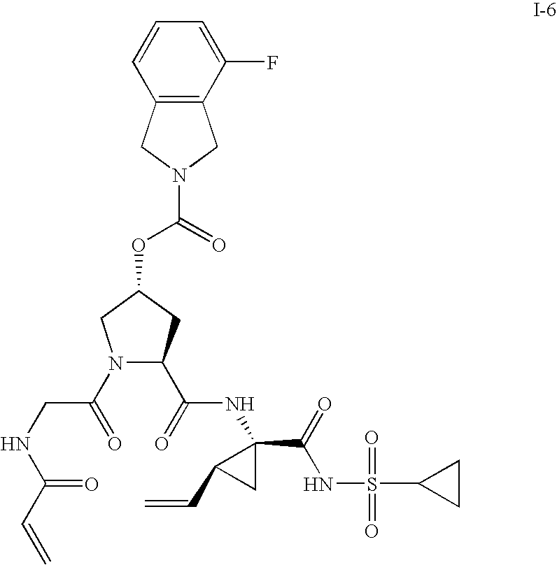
C1=CC2=C(C(F)=C1)CN(C(=O)OC1CC(C(=O)NC3(C(=O)NS(=O)(=O)C4CC4)C(C=C)C3)N(C(=O)CNC(=O)C=C)C1)C2
